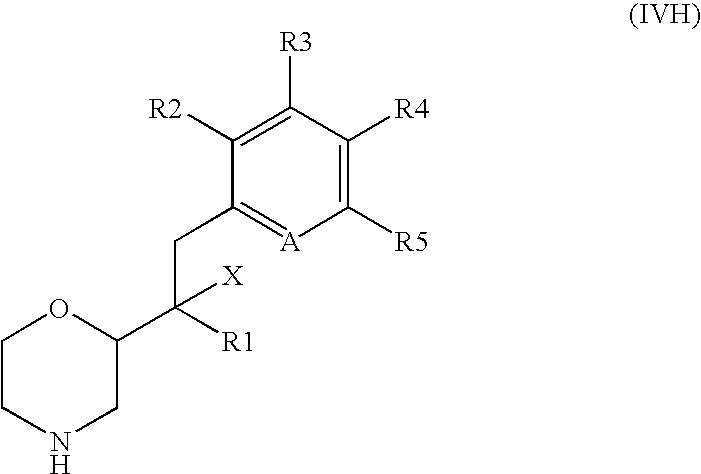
C1CNCC(C([R1])([X])CC2=[A]C([R5])=C([R4])C([R3])=C2[R2])O1
